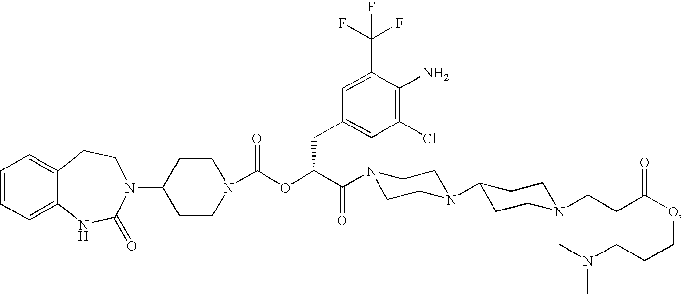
C1=CC=C2C(=C1)CCN(C1CCN(C(OC(C(=O)N3CCN(C4CCN(CCC(OCCCN(C)C)=O)CC4)CC3)CC3=CC(Cl)=C(N)C(C(F)(F)F)=C3)=O)CC1)C(=O)N2
